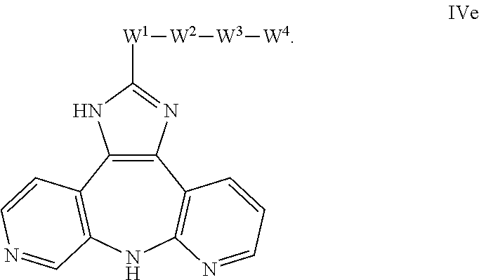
C12=C(C3=C(NC4=C1C=CC=N4)C=NC=C3)NC([W1][W2][W3][W4])=N2
